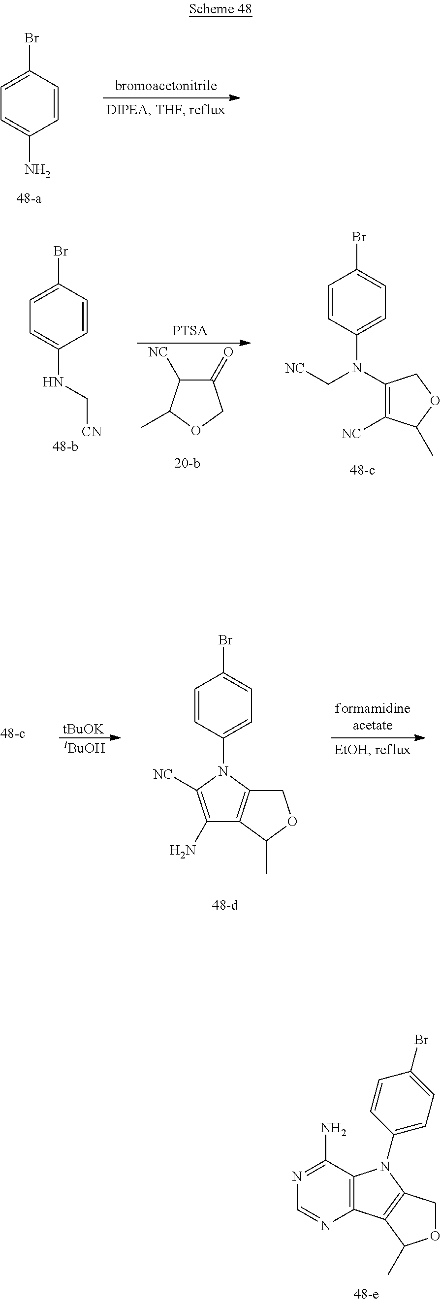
C1=CC(Br)=CC=C1N.C1=CC(Br)=CC=C1NC[CN].C1(=O)C([NC])C(C)OC1.C1=CC(N(C2=C([NC])C(C)OC2)C[NC])=CC=C1Br.[tBuOK].[tBuOH].C1=CC(N2C([NC])=C(N)C3=C2COC3C)=CC=C1Br.C12=C(C(N)=NC=N1)N(C1=CC=C(Br)C=C1)C1=C2C(C)OC1
